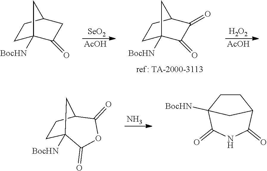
[SeO2].[AcOH].[H2O2].[AcOH].C1C2([BocHN])C(=O)CC(C1)C2.C1C2([BocHN])C(=O)C(=O)C(C1)C2.N.C1CC2CC1([BocHN])C(=O)OC2=O.C1CC2([BocHN])C(=O)NC(=O)C1C2
